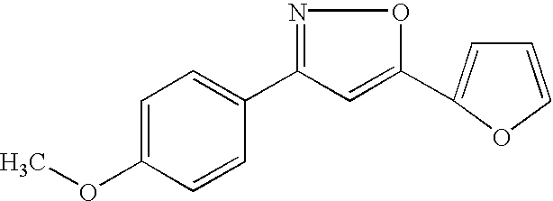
C1=C(OC)C=CC(C2=NOC(C3=CC=CO3)=C2)=C1
